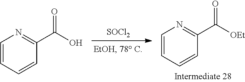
C1=CC=CC(C([OEt])=O)=N1.[SOCl2].C1=CC=CC(C(O)=O)=N1
